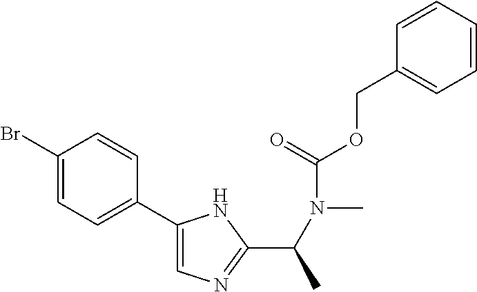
C1(Br)=CC=C(C2=CN=C(C(C)N(C(OCC3=CC=CC=C3)=O)C)N2)C=C1
